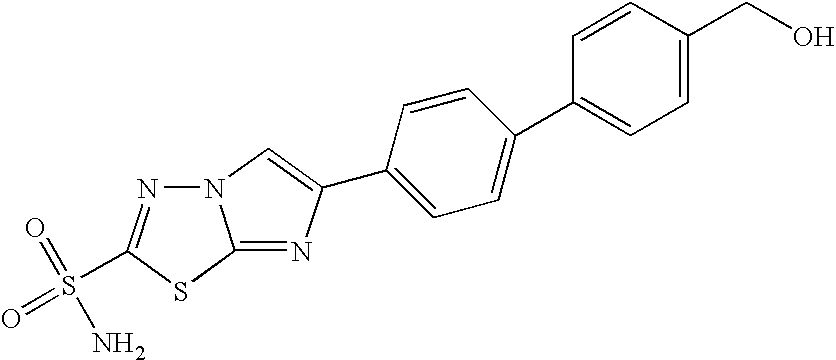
N12N=C(S(=O)(=O)N)SC1=NC(C1=CC=C(C3=CC=C(CO)C=C3)C=C1)=C2
